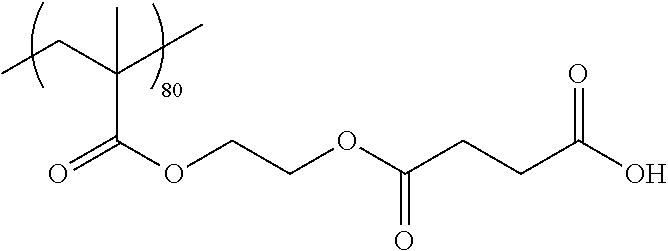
C(C)C(C)(C)C(OCCOC(CCC(O)=O)=O)=O
